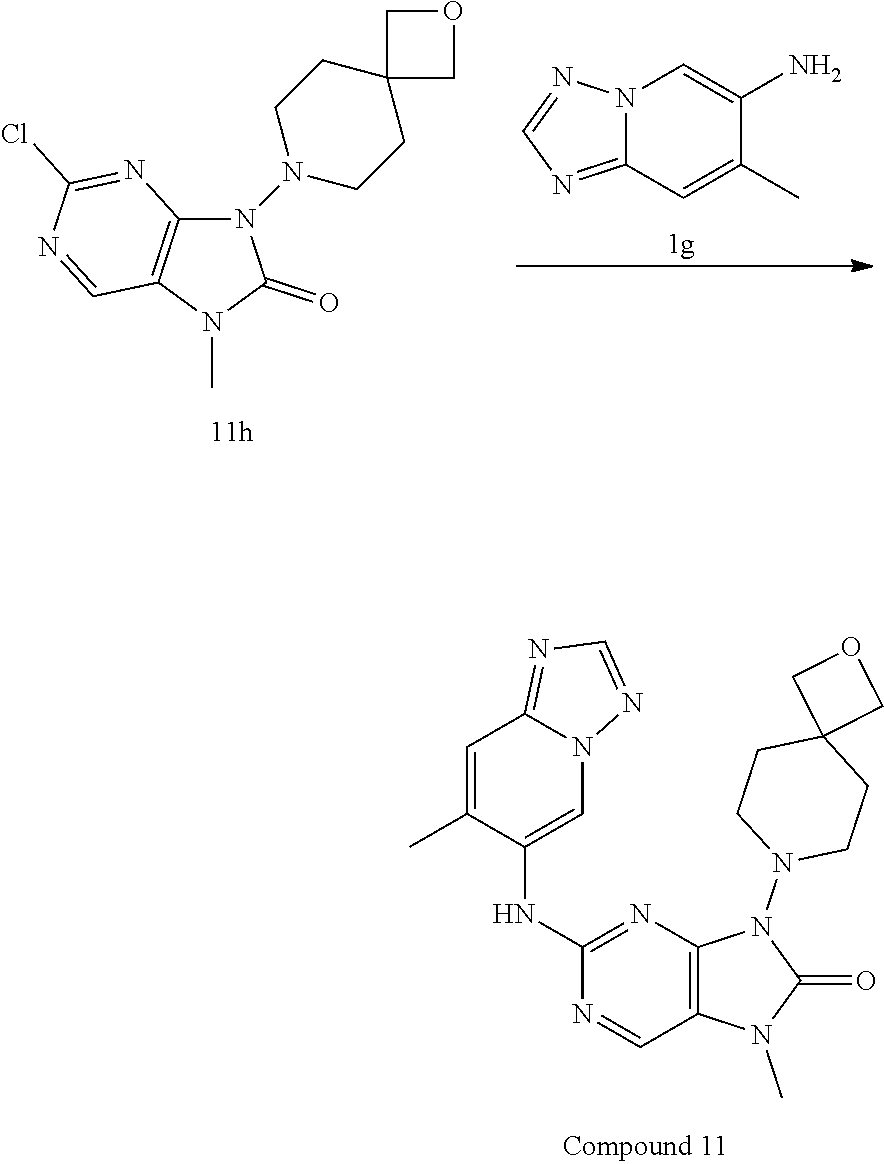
N1(N2CCC3(CC2)COC3)C2=C(C=NC(Cl)=N2)N(C)C1=O.N12C(=NC=N1)C=C(C)C(N)=C2.C1(NC2=CN3C(=NC=N3)C=C2C)=NC2=C(C=N1)N(C)C(=O)N2N1CCC2(CC1)COC2
